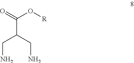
C(C(CN)CN)(=O)O[R]
